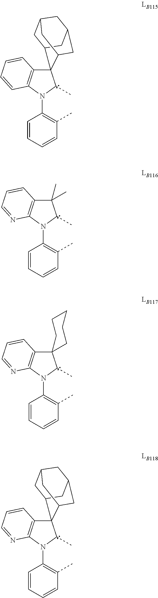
C12=C(N(C3=C(C)C=CC=C3)C(C)C13C1CC4CC(CC3C4)C1)C=CC=C2.C12=C(N(C3=C(C)C=CC=C3)C(C)C1(C)C)N=CC=C2.C12=C(N(C3=C(C)C=CC=C3)C(C)C13CCCCC3)N=CC=C2.C12=C(N(C3=C(C)C=CC=C3)C(C)C13C1CC4CC(CC3C4)C1)N=CC=C2
